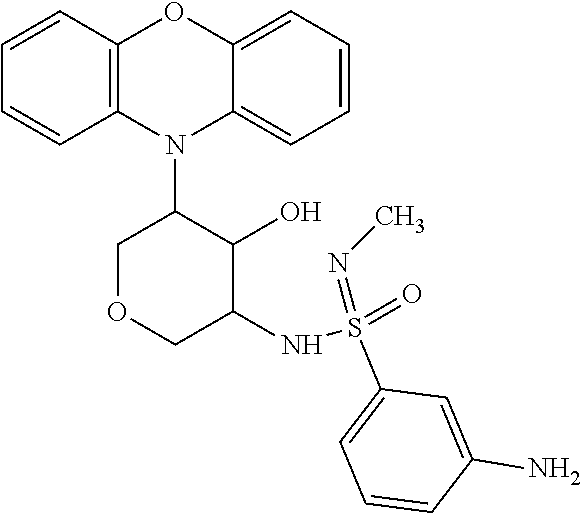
C1=CC2=C(C=C1)N(C1C(O)C(NS(=O)(=NC)C3=CC=CC(N)=C3)COC1)C1=CC=CC=C1O2
